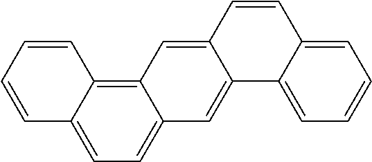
C12=C3C(=CC=C1C=C1C(=C2)C=CC2=CC=CC=C12)C=CC=C3
